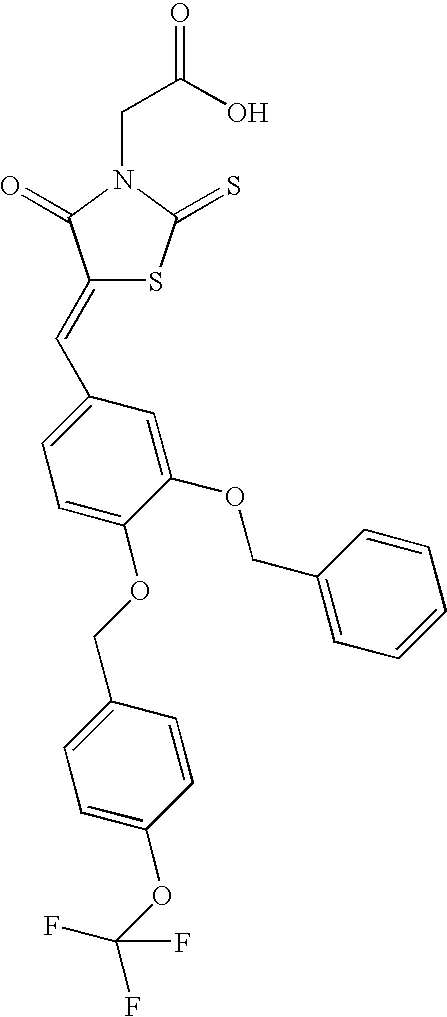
C(C(O)=O)N1C(=S)SC(=CC2=CC=C(OCC3=CC=C(OC(F)(F)F)C=C3)C(OCC3=CC=CC=C3)=C2)C1=O
